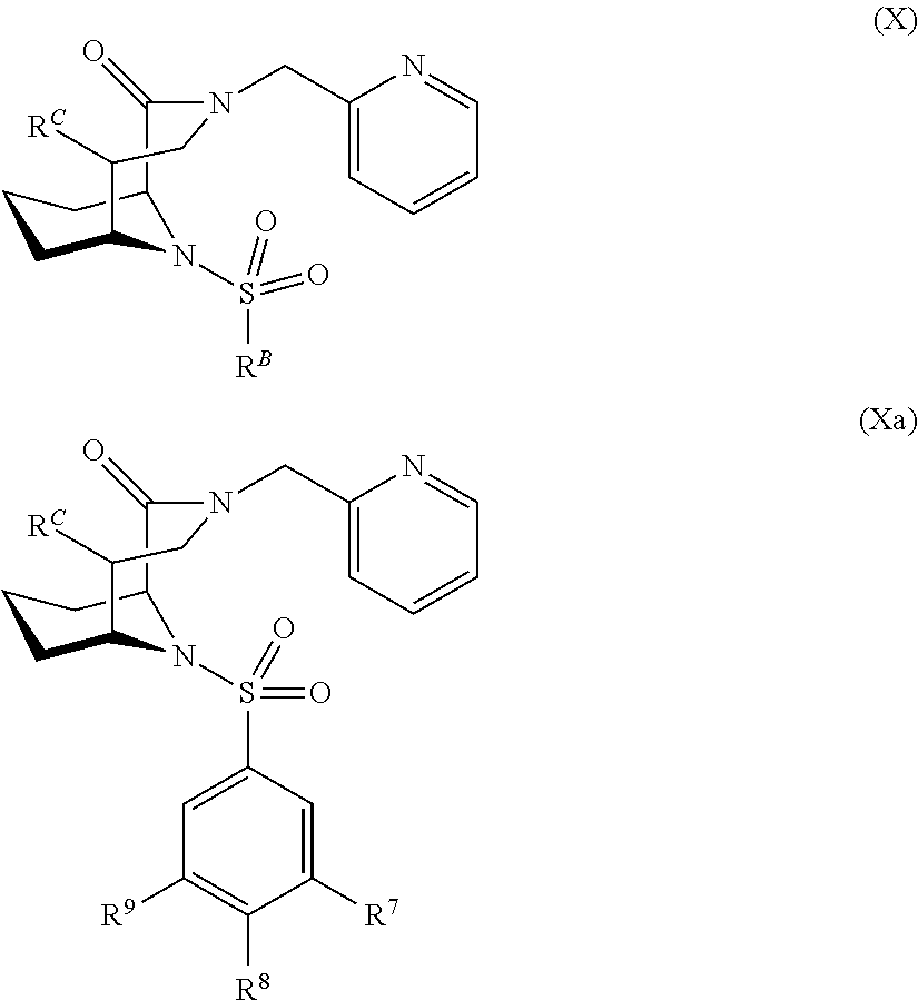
C1CC2N(S([RB])(=O)=O)C(C1)C(=O)N(CC1=CC=CC=N1)CC2[RC].C1CC2N(S(C3=CC([R9])=C([R8])C([R7])=C3)(=O)=O)C(C1)C(=O)N(CC1=CC=CC=N1)CC2[RC]
